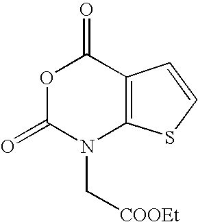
O1C(=O)N(C[COOEt])C2=C(C1=O)C=CS2
